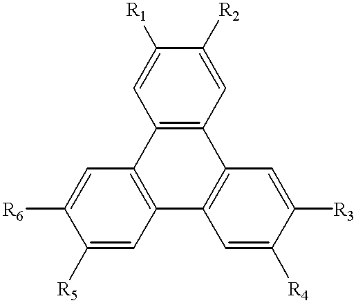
C12=C(C=C([R2])C([R1])=C1)C1=C(C3=C2C=C([R6])C([R5])=C3)C=C([R4])C([R3])=C1
